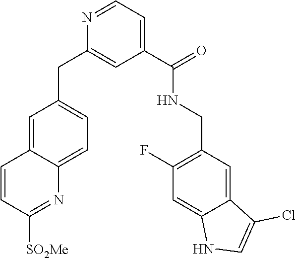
C1(C(NCC2=C(F)C=C3C(=C2)C(Cl)=CN3)=O)=CC=NC(CC2=CC=C3C(=C2)C=CC([SO2Me])=N3)=C1
